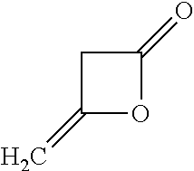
C1C(=C)OC1=O
